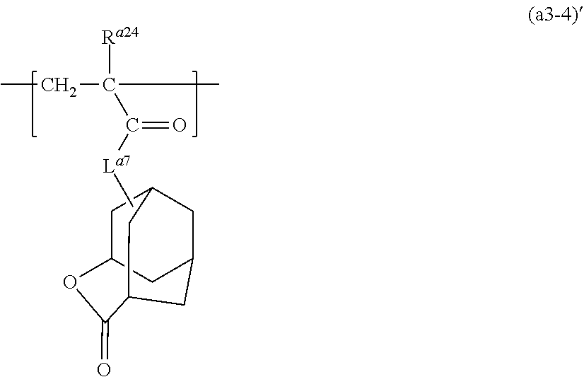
CCC(C(=O)[La7]C)(C)[Ra24].C1C2CC3CC1CC(C3)C(=O)O2
